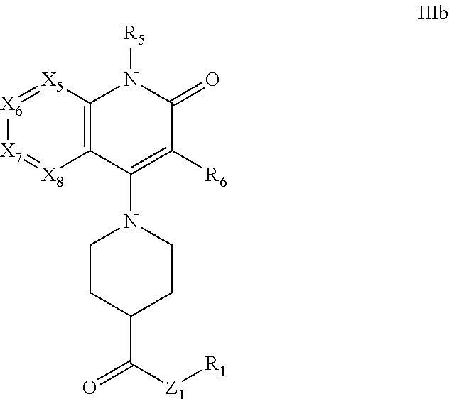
C12=C([X5]=[X6][X7]=[X8]1)N([R5])C(=O)C([R6])=C2N1CCC(C([Z1][R1])=O)CC1
